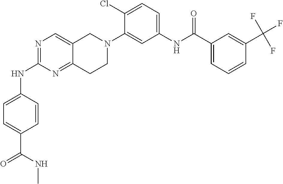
N1=C(NC2=CC=C(C(NC)=O)C=C2)N=C2C(=C1)CN(C1=CC(NC(C3=CC=CC(C(F)(F)F)=C3)=O)=CC=C1Cl)CC2
